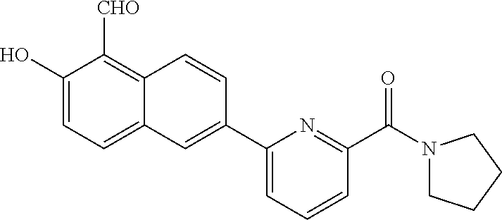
OC1=CC=C2C(=C1[CHO])C=CC(C1=CC=CC(C(N3CCCC3)=O)=N1)=C2
